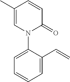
C1(C)=CN(C2=CC=CC=C2C=C)C(=O)C=C1
